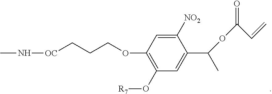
CN[OC]CCCOC1=C(O[R7])C=C(C(OC(C=C)=O)C)C([NO2])=C1
